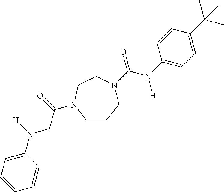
C1CCN(C(=O)N([H])C2=CC=C(C(C)(C)C)C=C2)CCN1C(=O)CN(C1=CC=CC=C1)[H]
